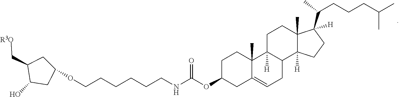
C(CCCCCNC(OC1CC2=CCC3C([H])(C2(C)CC1)CCC1(C)C3([H])CCC1(C(CCCC(C)C)C)[H])=O)OC1CC(C[R3O])C(O)C1
